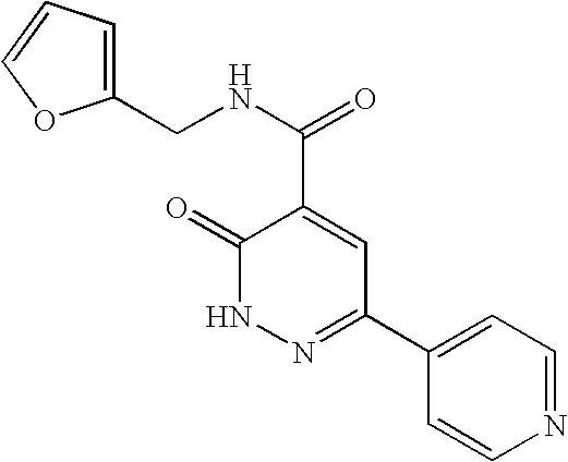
C1=CN=CC=C1C1=NNC(=O)C(C(=O)NCC2=CC=CO2)=C1
